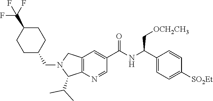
C12=C(N=CC(C(NC(C3=CC=C([SO2Et])C=C3)C[OCH2CH3])=O)=C1)C(C(C)C)N(CC1CCC(C(F)(F)F)CC1)C2
